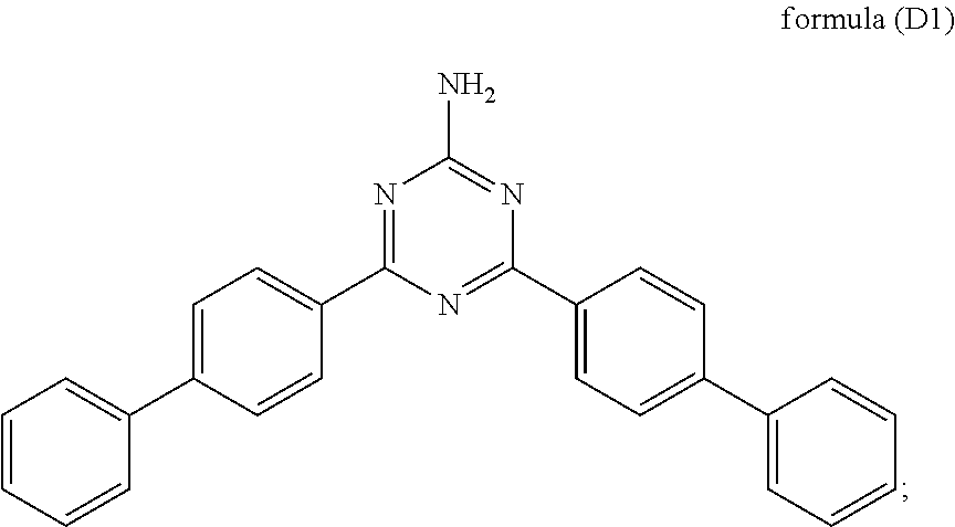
C1=CC=CC(C2=CC=C(C3=NC(N)=NC(C4=CC=C(C5=CC=CC=C5)C=C4)=N3)C=C2)=C1
